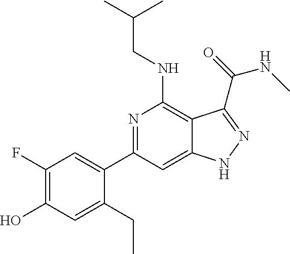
CC(C)CNC1=C2C(=CC(C3=CC(F)=C(O)C=C3CC)=N1)NN=C2C(=O)NC
